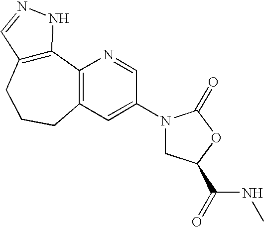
C12=C(CCCC3=C1N=CC(N1CC(C(NC)=O)OC1=O)=C3)C=NN2
